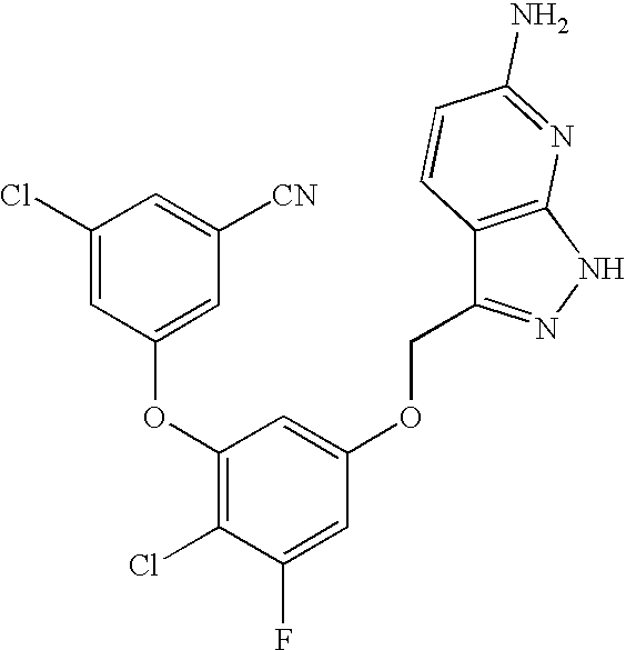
O(C1=C(Cl)C(F)=CC(OCC2=NNC3=C2C=CC(N)=N3)=C1)C1=CC([CN])=CC(Cl)=C1
